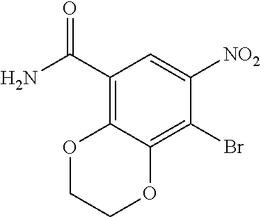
C1(C(N)=O)=C2C(=C(Br)C([NO2])=C1)OCCO2
